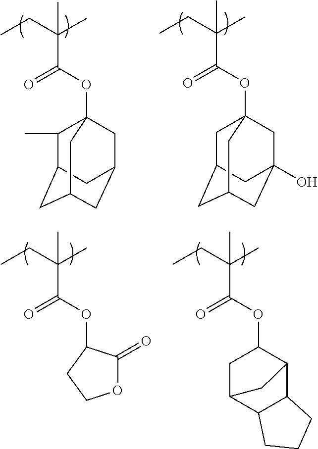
CCC(C)(C(OC12CC3CC(CC(O)(C1)C3)C2)=O)C.O(C(C(CC)(C)C)=O)C12C(C)C3CC(CC(C1)C3)C2.CCC(C)(C(=O)OC1C(=O)OCC1)C.CCC(C)(C(=O)OC1CC2C3C(C1C2)CCC3)C
